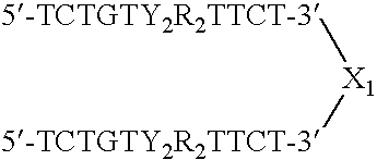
[X1]([5-TCTGTY2R2TTCT-3])[5-TCTGTY2R2TTCT-3]
